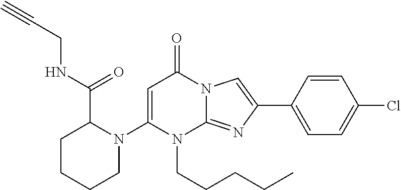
N(C(C1CCCCN1C1=CC(=O)N2C(=NC(C3=CC=C(Cl)C=C3)=C2)N1CCCCC)=O)CC#C
